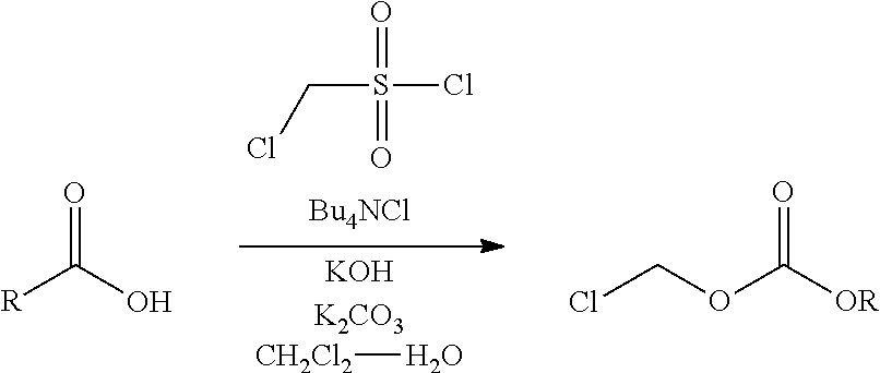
[CH2Cl2]O.C(S(Cl)(=O)=O)Cl.[R]C(O)=O.ClCOC([OR])=O
